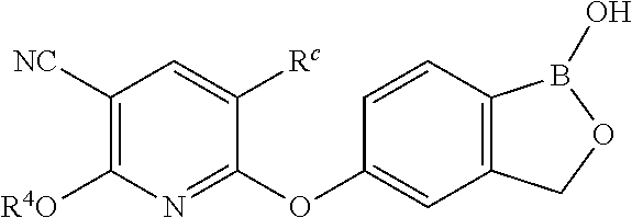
C1([NC])=C([R4O])N=C(OC2=CC3=C(C=C2)B(O)OC3)C([Rc])=C1
